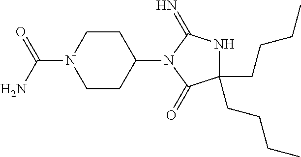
C1(CCCC)(CCCC)NC(=N)N(C2CCN(C(=O)N)CC2)C1=O
